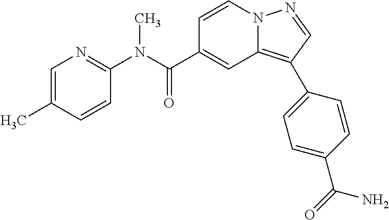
C1=CN2C(=C(C3=CC=C(C(N)=O)C=C3)C=N2)C=C1C(N(C1=NC=C(C)C=C1)C)=O
